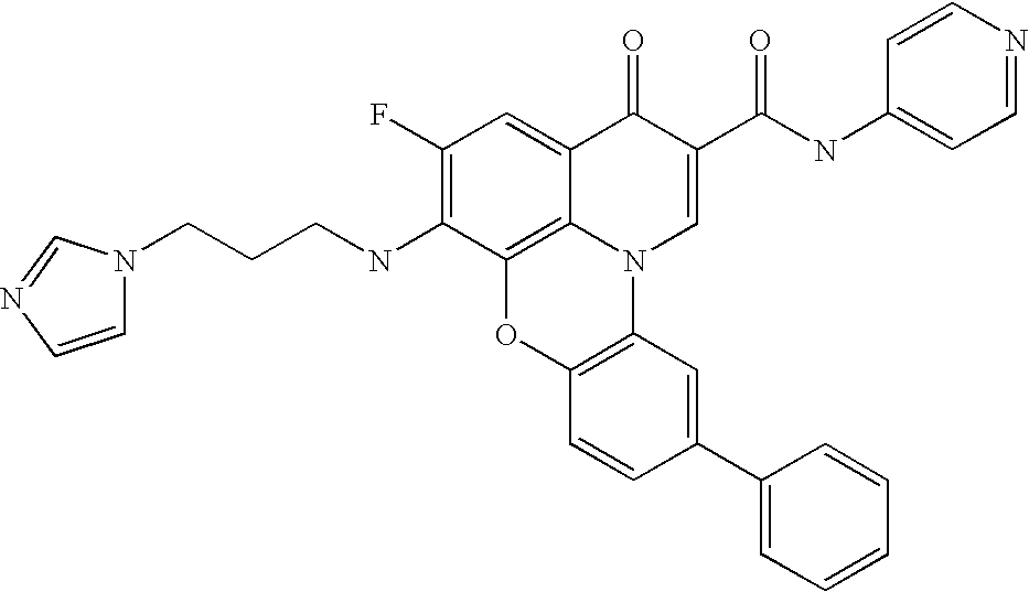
C1(F)=C(NCCCN2C=CN=C2)C2=C3C(=C1)C(=O)C(C(NC1=CC=NC=C1)=O)=CN3C1=C(O2)C=CC(C2=CC=CC=C2)=C1
